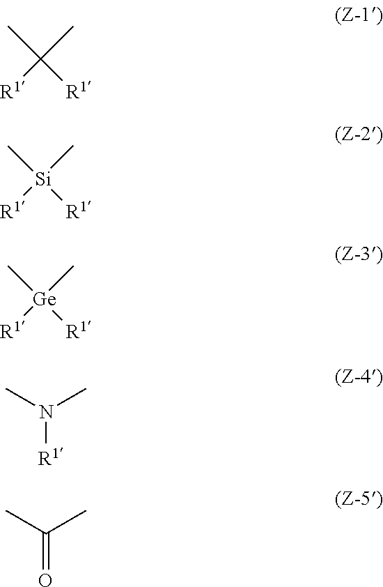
[R1]C(C)(C)[R1].[R1][Si](C)(C)[R1].[R1][Ge](C)(C)[R1].N([R1])(C)C.C(=O)(C)C
